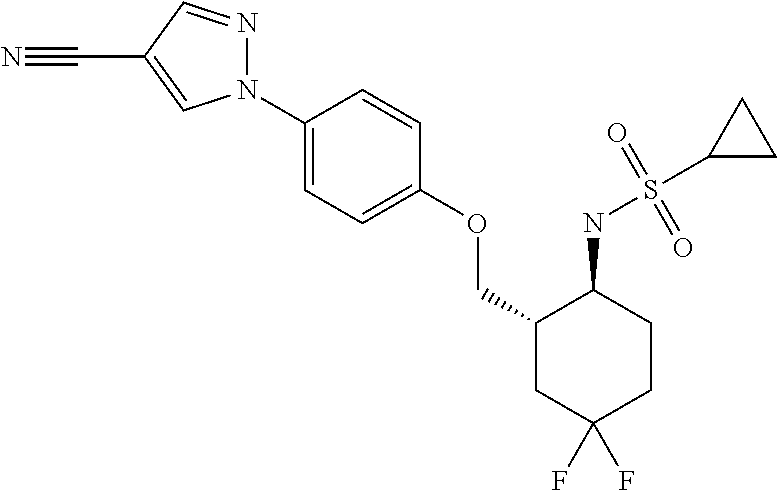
N1(C2=CC=C(OCC3CC(F)(F)CCC3NS(=O)(C3CC3)=O)C=C2)N=CC(C#N)=C1
